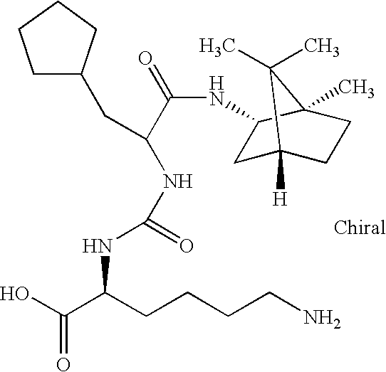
C(NC(C(O)=O)CCCCN)(=O)NC(C(NC1CC2([H])CCC1(C)C2(C)C)=O)CC1CCCC1
